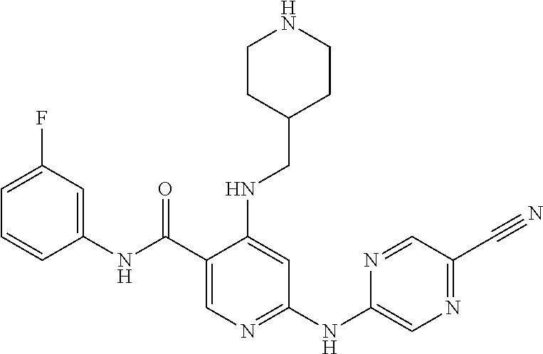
C1(C(NC2=CC(F)=CC=C2)=O)=CN=C(NC2=CN=C(C#N)C=N2)C=C1NCC1CCNCC1
